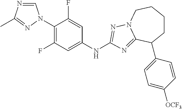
C1=NC(C)=NN1C1=C(F)C=C(NC2=NN3CCCCC(C4=CC=C([OCF3])C=C4)C3=N2)C=C1F
